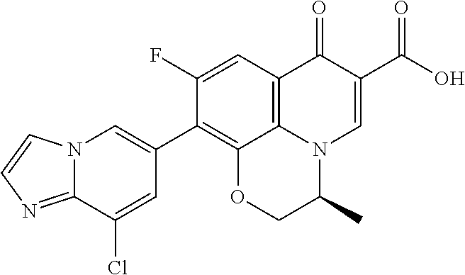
N12C(=NC=C1)C(Cl)=CC(C1=C3C4=C(C=C1F)C(=O)C(C(O)=O)=CN4C(C)CO3)=C2
